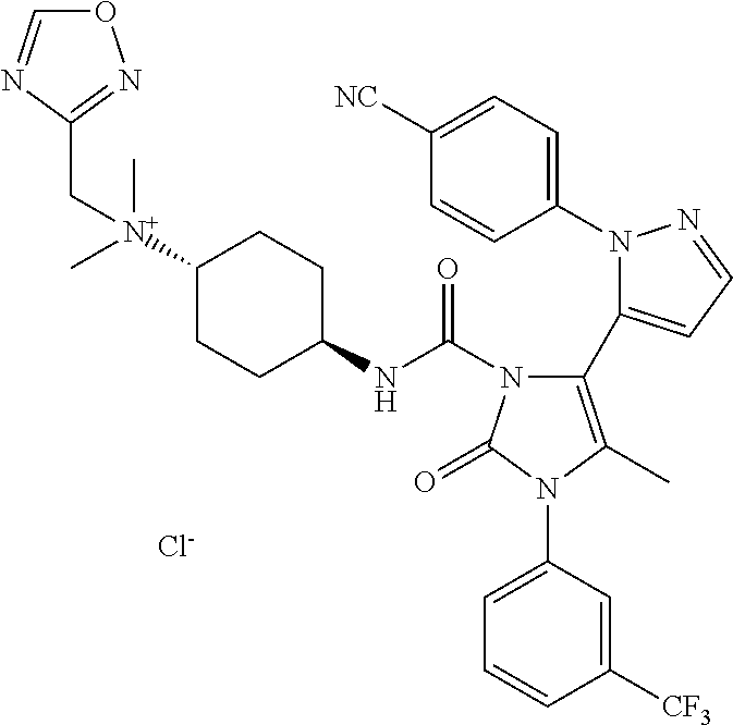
C1(N2N=CC=C2C2=C(C)N(C3=CC=CC([CF3])=C3)C(=O)N2C(NC2CCC([N+](C)(C)CC3=NOC=N3)CC2)=O)=CC=C([NC])C=C1.[Cl-]
